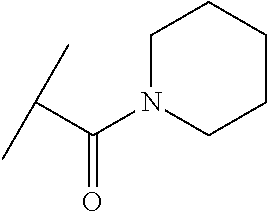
C(C(C)C)(=O)N1CCCCC1
